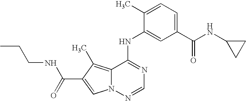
N1=C(NC2=CC(C(NC3CC3)=O)=CC=C2C)C2=C(C)C(C(=O)NCCC)=CN2N=C1
